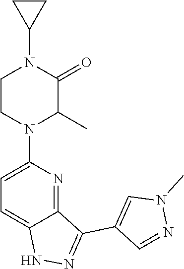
C12=NC(N3C(C)C(=O)N(C4CC4)CC3)=CC=C1NN=C2C1=CN(C)N=C1
